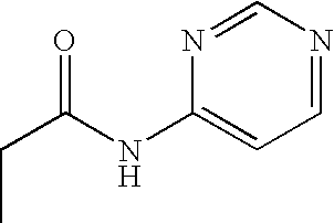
C(C(NC1=CC=NC=N1)=O)C
